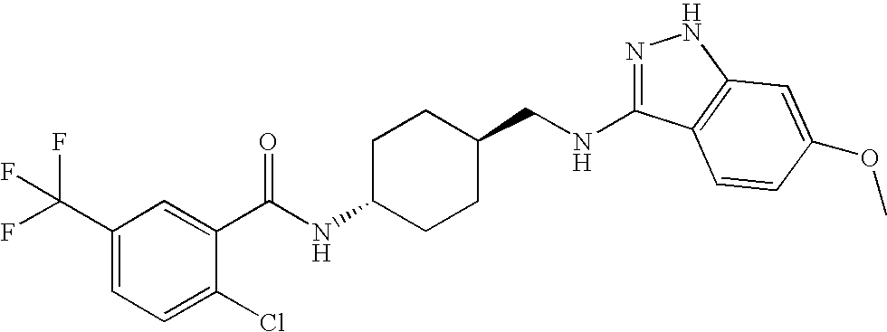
N1=C(NCC2CCC(NC(=O)C3=CC(C(F)(F)F)=CC=C3Cl)CC2)C2=C(N1)C=C(OC)C=C2
